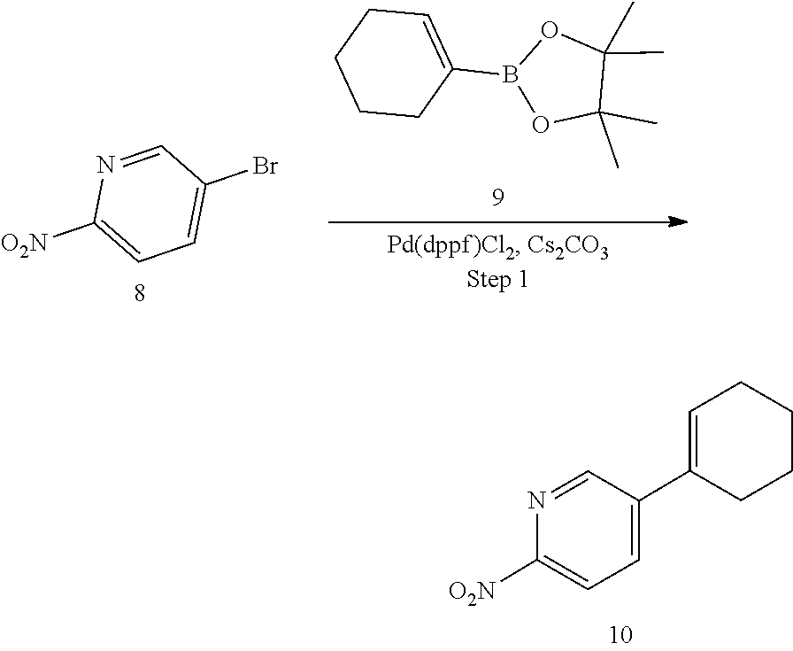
C1=C([O2N])N=CC(Br)=C1.O1B(C2=CCCCC2)OC(C)(C)C1(C)C.N1=CC(C2=CCCCC2)=CC=C1[O2N]
